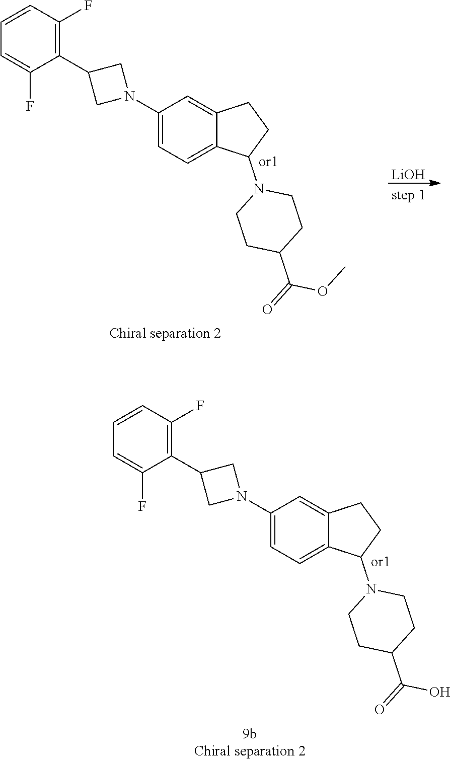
C1=CC(F)=C(C2CN(C3=CC=C4C(=C3)CCC4N3CCC(C(O)=O)CC3)C2)C(F)=C1.C1=CC(F)=C(C2CN(C3=CC=C4C(=C3)CCC4N3CCC(C(OC)=O)CC3)C2)C(F)=C1.[LiOH]
